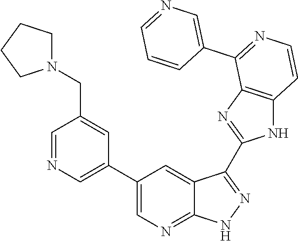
C1=NC=C(C2=CN=C3C(=C2)C(C2=NC4=C(N2)C=CN=C4C2=CN=CC=C2)=NN3)C=C1CN1CCCC1
